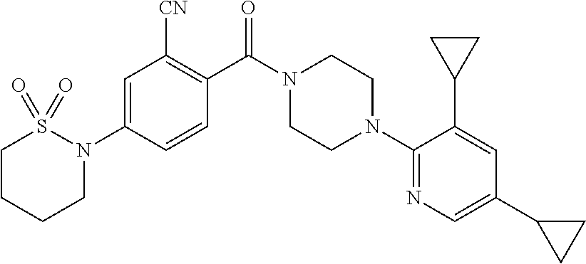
C1=C(N2CCCCS2(=O)=O)C=CC(C(N2CCN(C3=NC=C(C4CC4)C=C3C3CC3)CC2)=O)=C1[CN]
